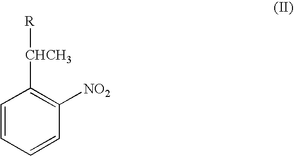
[R][CHCH3]C1=C([NO2])C=CC=C1
